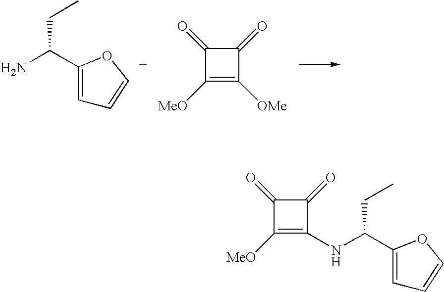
C1(C(N)CC)=CC=CO1.C1(=O)C([MeO])=C([OMe])C1=O.C(CC)(NC1=C([MeO])C(=O)C1=O)C1=CC=CO1
